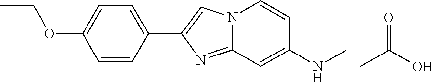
C12=NC(C3=CC=C(OCC)C=C3)=CN1C=CC(NC)=C2.O=C(O)C
